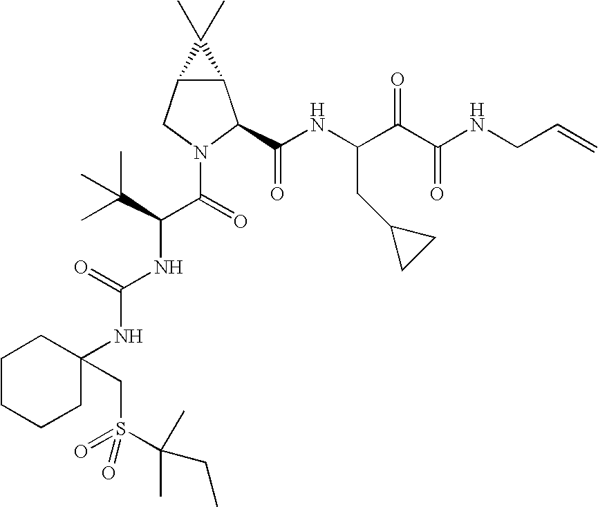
C12C(CN(C(=O)C(NC(NC3(CS(=O)(=O)C(C)(C)CC)CCCCC3)=O)C(C)(C)C)C1C(NC(C(C(NCC=C)=O)=O)CC1CC1)=O)C2(C)C
